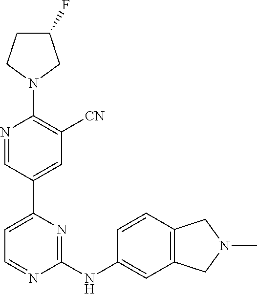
C1(F)CCN(C2=C([CN])C=C(C3=CC=NC(NC4=CC5=C(C=C4)CN(C)C5)=N3)C=N2)C1
